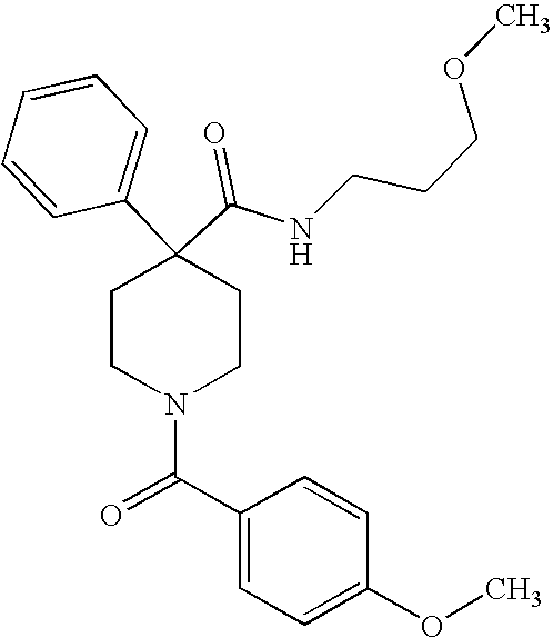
N(C(C1(C2=CC=CC=C2)CCN(C(=O)C2=CC=C(OC)C=C2)CC1)=O)CCCOC
